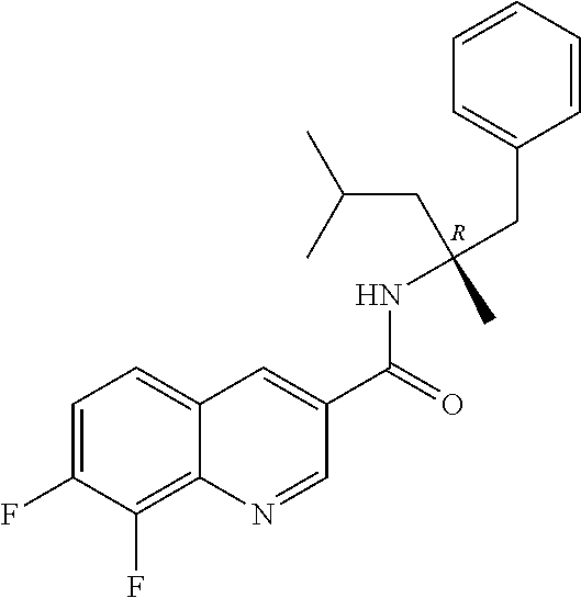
[R].C1=C(F)C(F)=C2C(=C1)C=C(C(=O)NC(CC1=CC=CC=C1)(CC(C)C)C)C=N2
